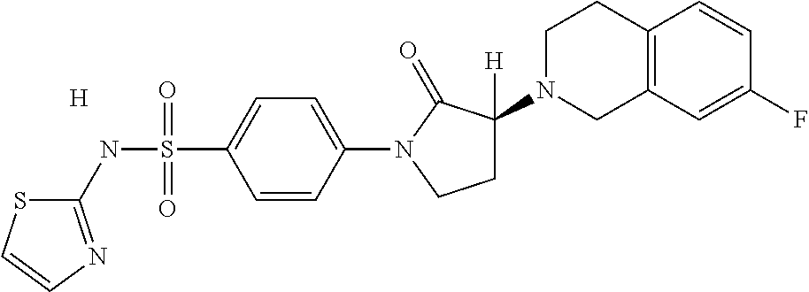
C1(NS(C2=CC=C(N3CCC([H])(N4CCC5=C(C4)C=C(F)C=C5)C3=O)C=C2)(=O)=O)=NC=CS1.[H]
